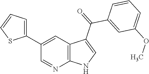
C1(C2=CC=CS2)=CC2=C(N=C1)NC=C2C(=O)C1=CC(OC)=CC=C1
